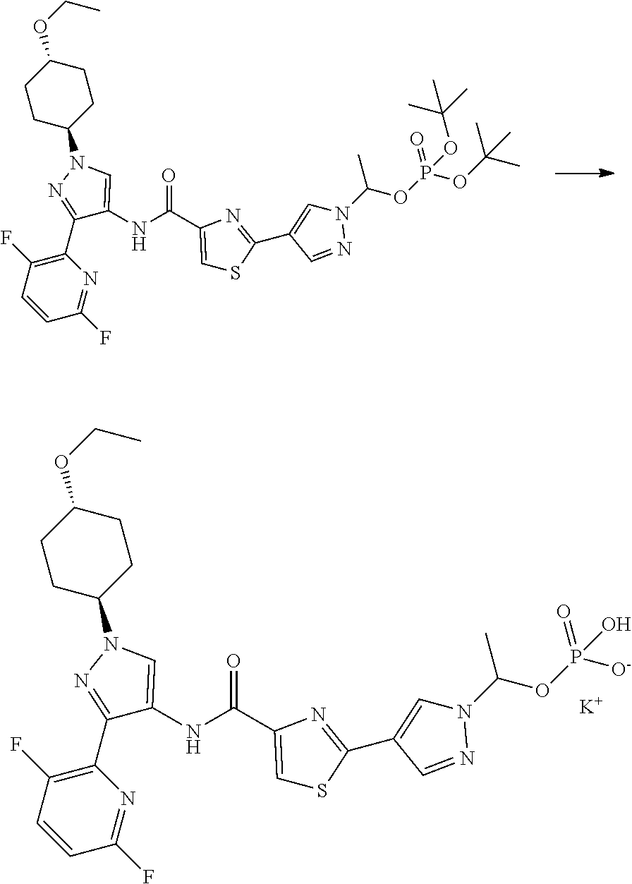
C1(OCC)CCC(N2C=C(NC(=O)C3=CSC(C4=CN(C(C)OP(=O)(OC(C)(C)C)OC(C)(C)C)N=C4)=N3)C(C3=C(F)C=CC(F)=N3)=N2)CC1.C1(OCC)CCC(N2C=C(NC(=O)C3=CSC(C4=CN(C(C)OP(=O)([O-])O)N=C4)=N3)C(C3=C(F)C=CC(F)=N3)=N2)CC1.[K]
